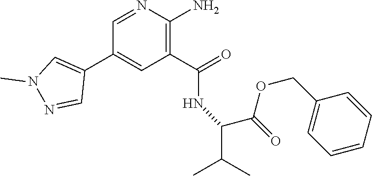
C1=NC(N)=C(C(=O)NC(C(OCC2=CC=CC=C2)=O)C(C)C)C=C1C1=CN(C)N=C1
